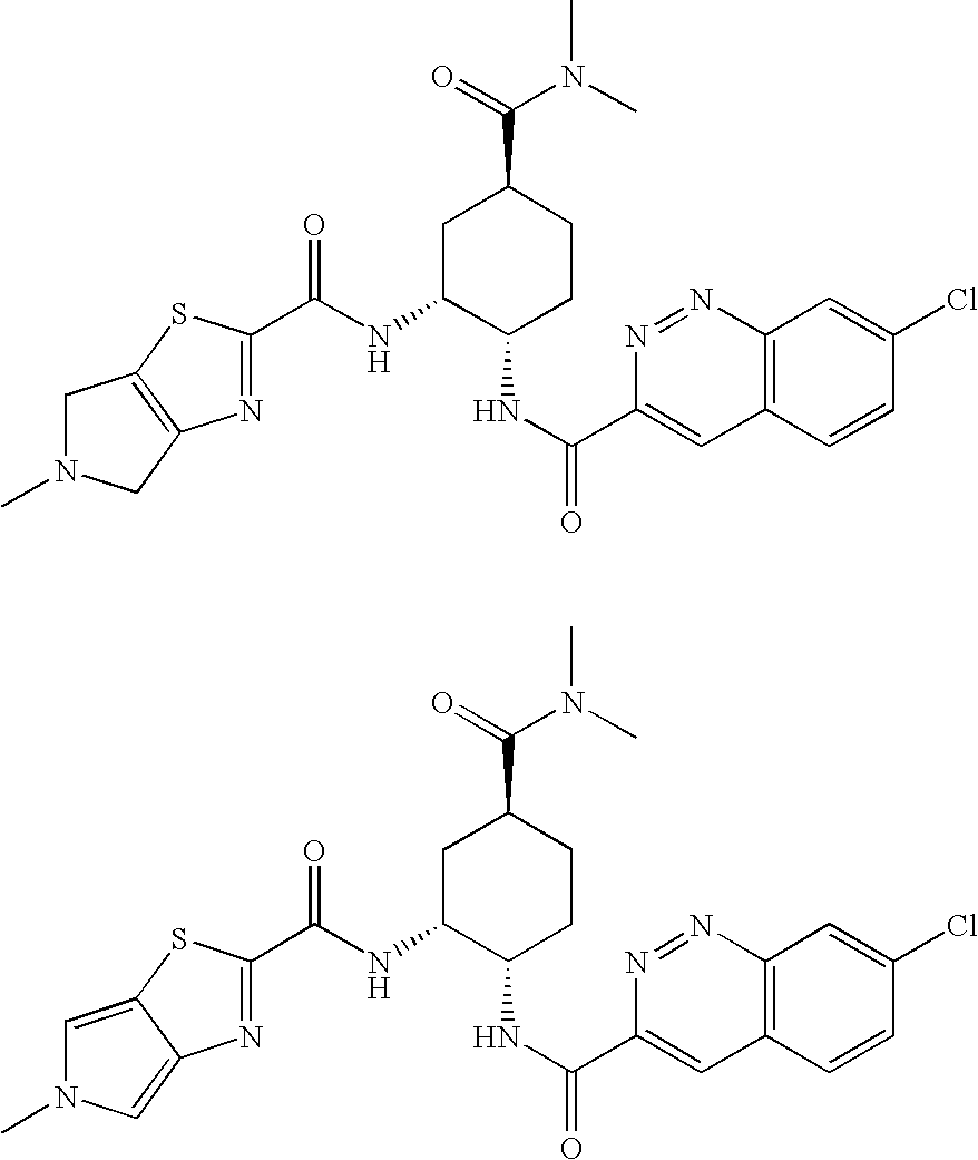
C1N(C)CC2=C1SC(C(NC1C(NC(=O)C3=CC4=C(N=N3)C=C(Cl)C=C4)CCC(C(=O)N(C)C)C1)=O)=N2.C1=C2C(=CN1C)N=C(C(NC1C(NC(=O)C3=CC4=C(N=N3)C=C(Cl)C=C4)CCC(C(=O)N(C)C)C1)=O)S2
